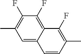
C1(F)=C2C(=CC(C)=C1F)C=CC(C)=C2F
